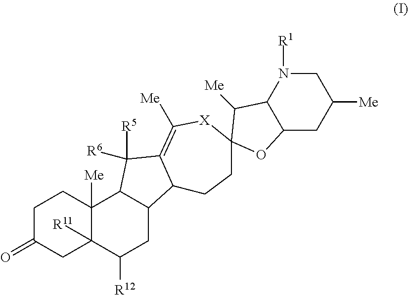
C1C(=O)CC2([R11])C([Me])(C1)C1C(CC2[R12])C2C(=C([Me])[X]C3(CC2)C([Me])C2N([R1])CC([Me])CC2O3)C1([R5])[R6]
